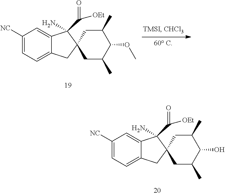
C1([NC])=CC=C2C(=C1)C(N)(C([OEt])=O)C1(C2)CC(C)C(OC)C(C)C1.C1([NC])=CC=C2C(=C1)C(N)(C([OEt])=O)C1(C2)CC(C)C(O)C(C)C1
